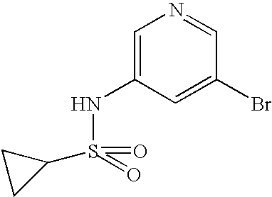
C1=C(NS(=O)(=O)C2CC2)C=C(Br)C=N1
